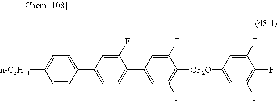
C1=CC(C2=CC=C(C3=CC(F)=C([CF2O]C4=CC(F)=C(F)C(F)=C4)C(F)=C3)C(F)=C2)=CC=C1[n-C5H11]
